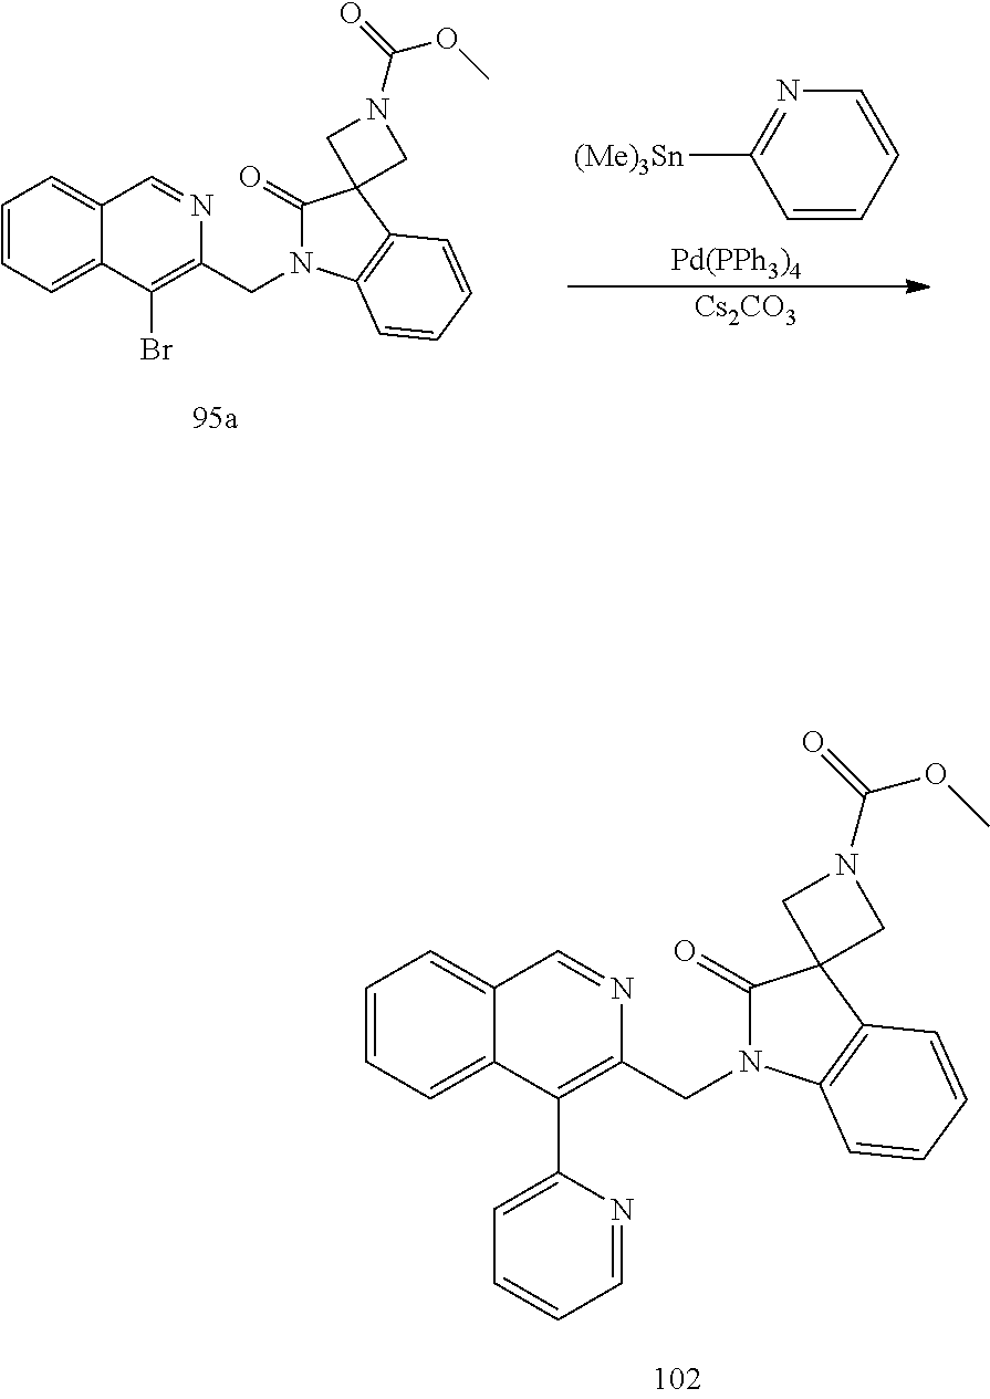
C1=CC=C2C(=C1)C=NC(CN1C(=O)C3(C4=C1C=CC=C4)CN(C(=O)OC)C3)=C2Br.[Cs2CO3].C1=CC=CN=C1[(Me)3Sn].[Pd(PPh3)4].C1=CC=C2C(=C1)C=NC(CN1C(=O)C3(C4=C1C=CC=C4)CN(C(OC)=O)C3)=C2C1=CC=CC=N1
